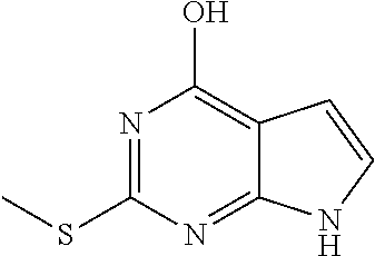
N1=C(SC)N=C2C(=C1O)C=CN2
